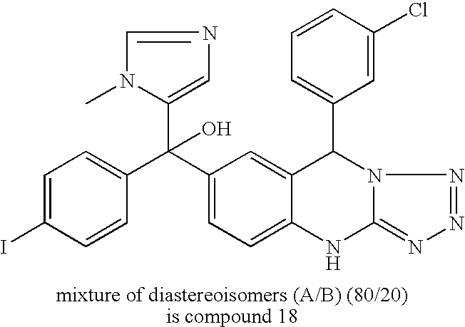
C1=C(I)C=CC(C(C2=CC=C3C(=C2)C(C2=CC=CC(Cl)=C2)N2C(=NN=N2)N3)(O)C2=CN=CN2C)=C1
